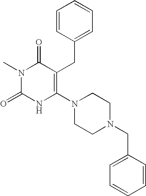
N1(C)C(=O)NC(N2CCN(CC3=CC=CC=C3)CC2)=C(CC2=CC=CC=C2)C1=O
